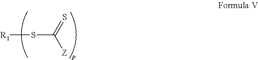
S(C(=S)[Z])[R1]
